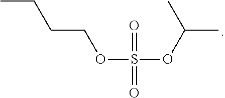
CCCCOS(=O)(OC(C)C)=O
